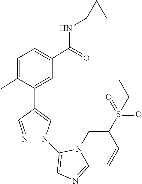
N12C(=NC=C1N1C=C(C3=CC(C(NC4CC4)=O)=CC=C3C)C=N1)C=CC(S(=O)(=O)CC)=C2
